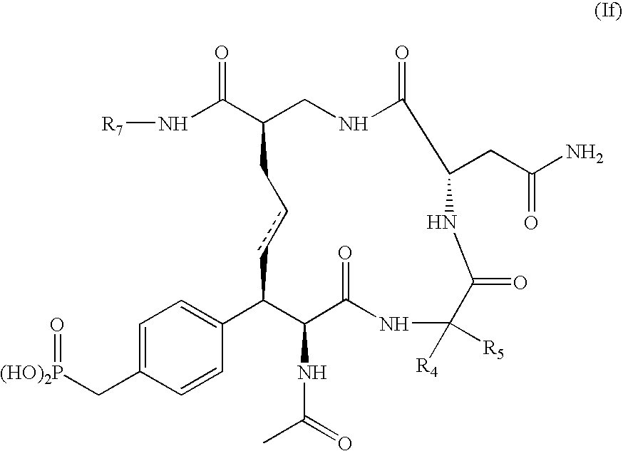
N(C(C1CNC(=O)C(CC(N)=O)NC(=O)C([R4])([R5])NC(=O)C(NC(C)=O)C(C2=CC=C(C[(HO)2P]=O)C=C2)ccC1)=O)[R7]
